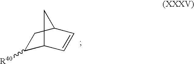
C1([R40])C2C=CC(C1)C2
